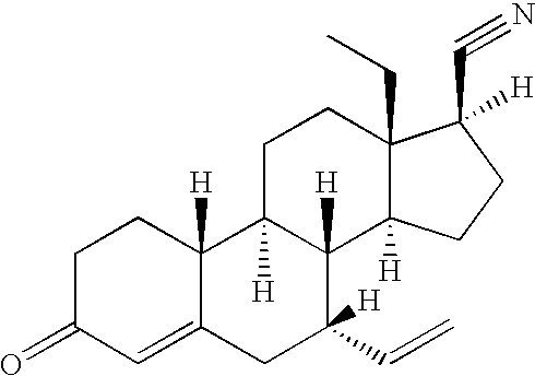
C1C2([H])C([H])(C3([H])C(CC)(C1)C(C#N)([H])CC3)C([H])(C=C)CC1=CC(=O)CCC21[H]
